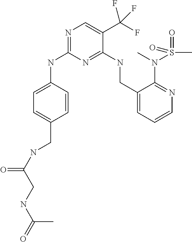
C1=C(NC2=NC=C(C(F)(F)F)C(NCC3=CC=CN=C3N(C)S(C)(=O)=O)=N2)C=CC(CNC(=O)CNC(=O)C)=C1
